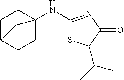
C1(NC23CCC(CC2)C3)=NC(=O)C(C(C)C)S1
